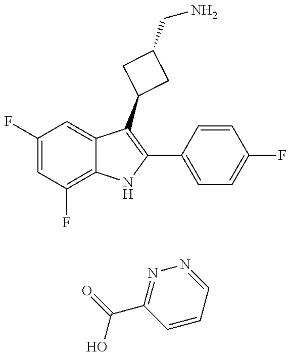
C1(F)=CC(F)=C2C(=C1)C(C1CC(CN)C1)=C(C1=CC=C(F)C=C1)N2.C1=CC=NN=C1C(=O)O
